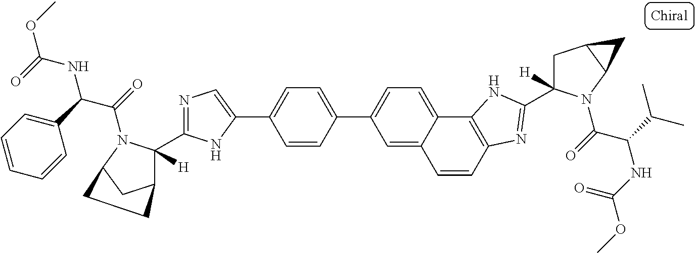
C1=CC2=C(C3=CC=C(C4=CC=C(C5=CN=C(C6([H])C7CC(N6C(=O)C(C6=CC=CC=C6)NC(OC)=O)CC7)N5)C=C4)C=C13)NC(C1([H])CC3C(N1C(=O)C(C(C)C)NC(OC)=O)C3)=N2
